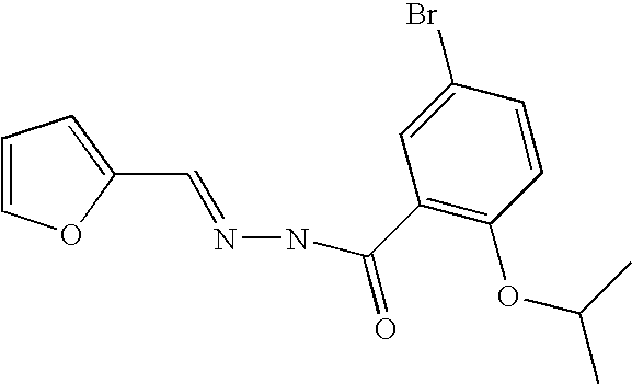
C(C1=CC=CO1)=NNC(C1=C(OC(C)C)C=CC(Br)=C1)=O
